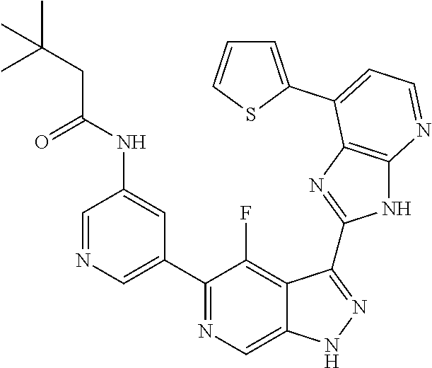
C1=NC=C(C2=NC=C3C(=C2F)C(C2=NC4=C(N2)N=CC=C4C2=CC=CS2)=NN3)C=C1NC(CC(C)(C)C)=O
